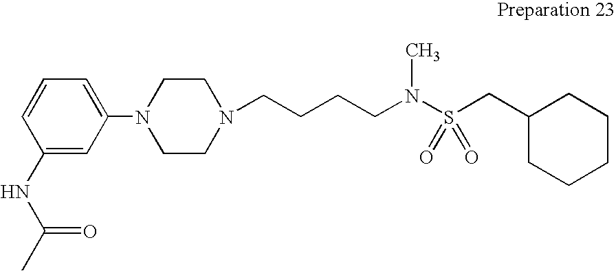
N1(CCCCN(S(CC2CCCCC2)(=O)=O)C)CCN(C2=CC=CC(NC(C)=O)=C2)CC1
